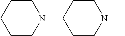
C1CCCCN1C1CCN(C)CC1
